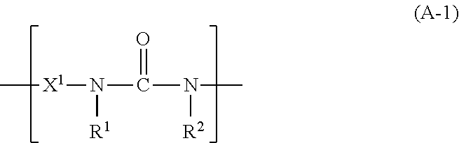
C[X1]N(C(N([R2])C)=O)[R1]
